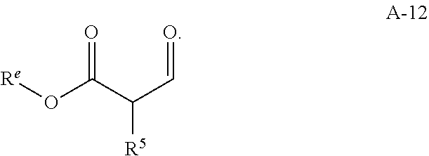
C(C=O)([R5])C(O[Re])=O
